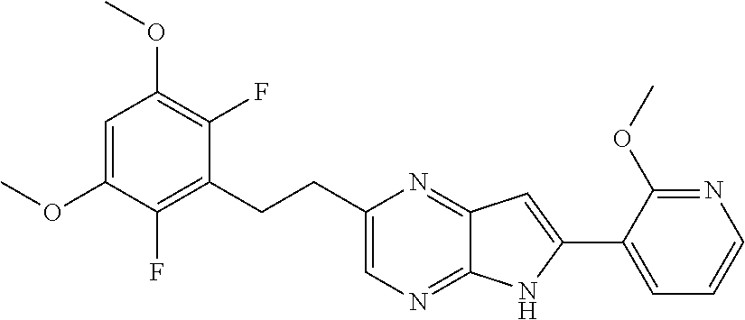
C1=C(OC)C(F)=C(CCC2=CN=C3C(=N2)C=C(C2=CC=CN=C2OC)N3)C(F)=C1OC
